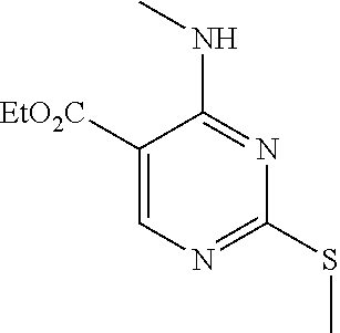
C1=C([EtO2C])C(NC)=NC(SC)=N1
